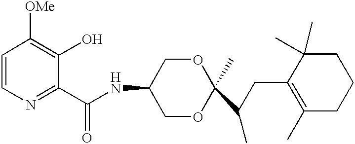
C1=CN=C(C(NC2COC(C(C)CC3=C(C)CCCC3(C)C)(C)OC2)=O)C(O)=C1[OMe]
